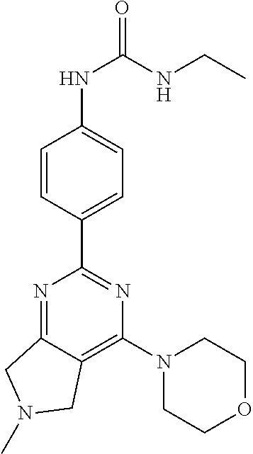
C1=CC(C2=NC(N3CCOCC3)=C3C(=N2)CN(C)C3)=CC=C1NC(=O)NCC
